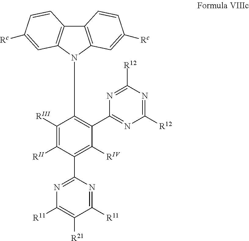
C1([RIII])=C([RII])C(C2=NC([R11])=C([R21])C([R11])=N2)=C([RIV])C(C2=NC([R12])=NC([R12])=N2)=C1N1C2=C(C3=C1C=C([Rc])C=C3)C=CC([Rc])=C2
